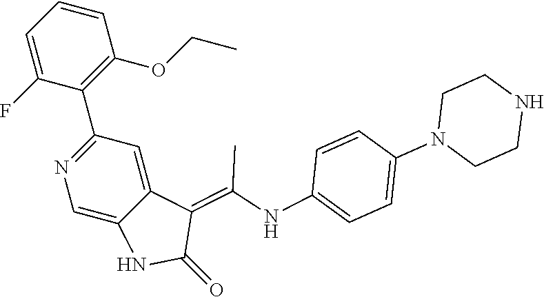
C1=C(F)C(C2=NC=C3C(=C2)C(=C(NC2=CC=C(N4CCNCC4)C=C2)C)C(=O)N3)=C(OCC)C=C1
